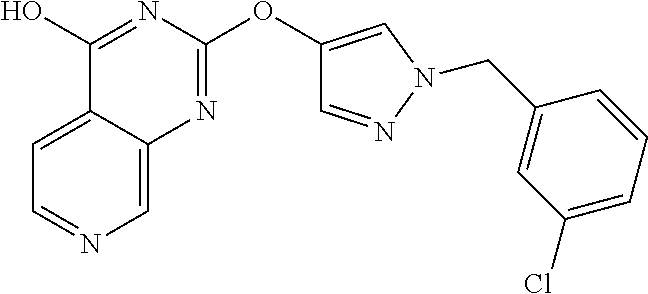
C1=C2C(=CN=C1)N=C(OC1=CN(CC3=CC(Cl)=CC=C3)N=C1)N=C2O
